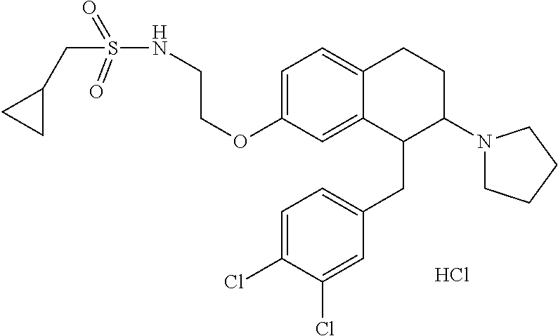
C1=C(OCCNS(=O)(=O)CC2CC2)C=C2C(=C1)CCC(N1CCCC1)C2CC1=CC=C(Cl)C(Cl)=C1.Cl
